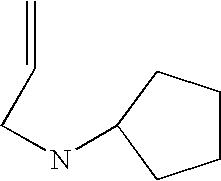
C1CCC(NCC=C)C1
